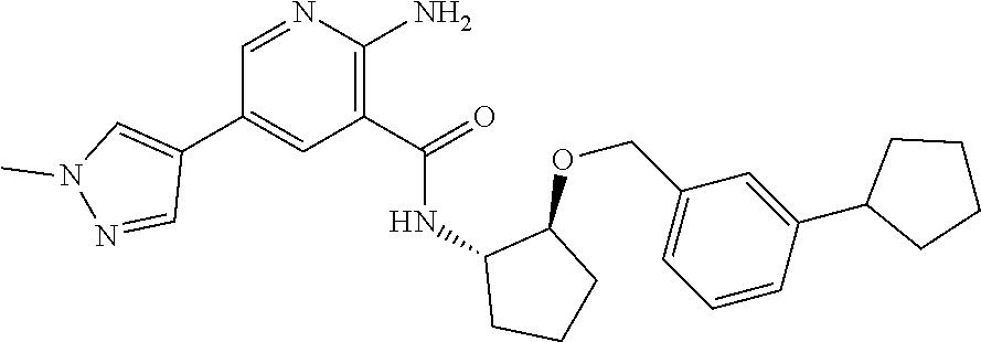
N1=CC(C2=CN(C)N=C2)=CC(C(=O)NC2CCCC2OCC2=CC=CC(C3CCCC3)=C2)=C1N
